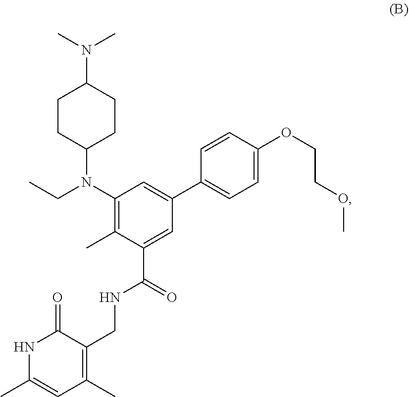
C1(N(CC)C2CCC(N(C)C)CC2)=C(C)C(C(NCC2=C(C)C=C(C)NC2=O)=O)=CC(C2=CC=C(OCCOC)C=C2)=C1
